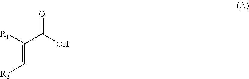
C(=C[R2])(C(O)=O)[R1]
